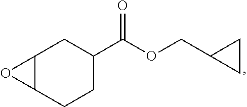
C1CC2C(CC1C(OCC1CC1)=O)O2
